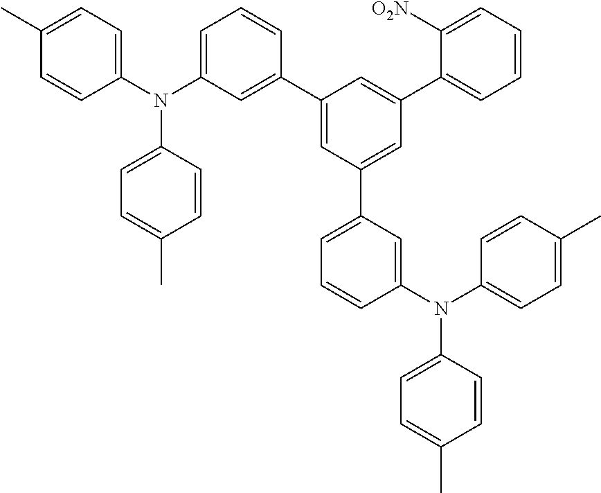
C1(N(C2=CC=CC(C3=CC(C4=CC=CC(N(C5=CC=C(C)C=C5)C5=CC=C(C)C=C5)=C4)=CC(C4=CC=CC=C4[O2N])=C3)=C2)C2=CC=C(C)C=C2)=CC=C(C)C=C1
